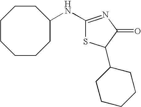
C1CCCCC(NC2=NC(=O)C(C3CCCCC3)S2)CC1
